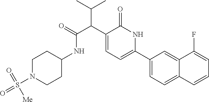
C(C(C1=CC=C(C2=CC=C3C(=C2)C(F)=CC=C3)NC1=O)C(=O)NC1CCN(S(=O)([Me])=O)CC1)(C)C
